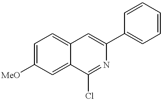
C1=C([MeO])C=C2C(=C1)C=C(C1=CC=CC=C1)N=C2Cl
